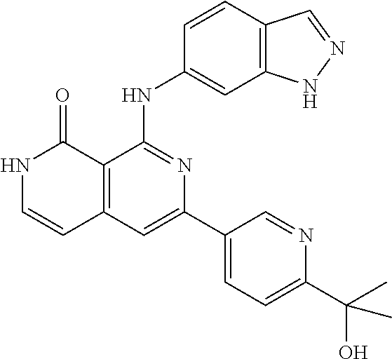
C1=CC(NC2=NC(C3=CC=C(C(O)(C)C)N=C3)=CC3=C2C(=O)NC=C3)=CC2=C1C=NN2
